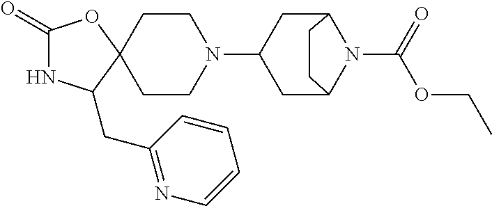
C1(=O)NC(CC2=NC=CC=C2)C2(O1)CCN(C1CC3N(C(OCC)=O)C(C1)CC3)CC2
